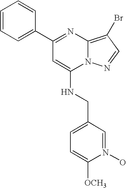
C1=CC=C(C2=NC3=C(Br)C=NN3C(NCC3=CC=C([OCH3])N(O)=C3)=C2)C=C1
